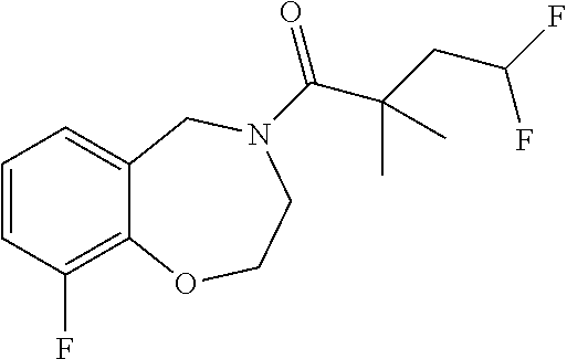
C1=CC(F)=C2C(=C1)CN(C(=O)C(CC(F)F)(C)C)CCO2
